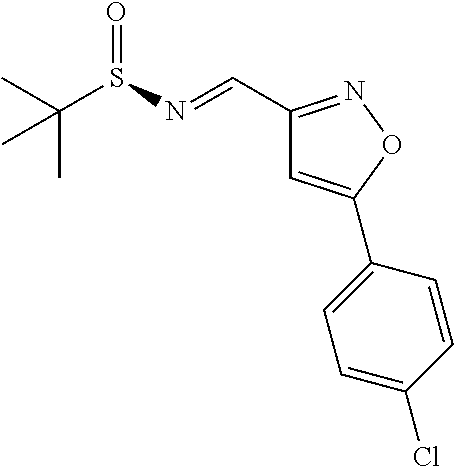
C1(C=NS(C(C)(C)C)=O)=NOC(C2=CC=C(Cl)C=C2)=C1
